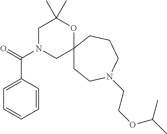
C1N(C(=O)C2=CC=CC=C2)CC2(OC1(C)C)CCN(CCOC(C)C)CCC2
